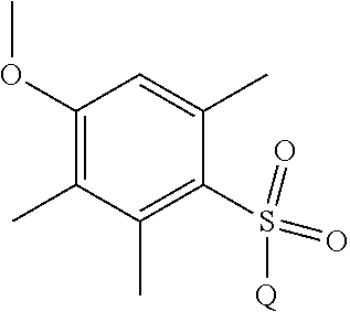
C1(OC)=C(C)C(C)=C(S(=O)(=O)[Q])C(C)=C1
